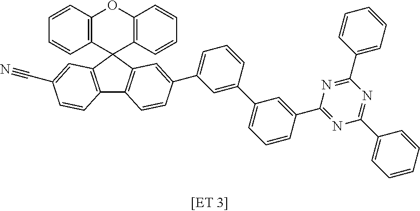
C12=C(C3(C4=C(O1)C=CC=C4)C1=C(C4=C3C=C(C3=CC=CC(C5=CC=CC(C6=NC(C7=CC=CC=C7)=NC(C7=CC=CC=C7)=N6)=C5)=C3)C=C4)C=CC(C#N)=C1)C=CC=C2
